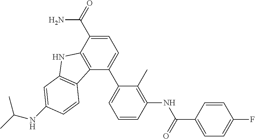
C1=C(C(=O)N)C2=C(C(C3=CC=CC(NC(C4=CC=C(F)C=C4)=O)=C3C)=C1)C1=C(N2)C=C(NC(C)C)C=C1
